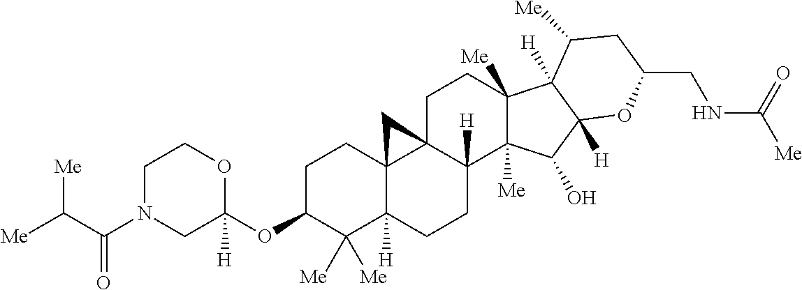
C1C(OC2([H])OCCN(C(C([Me])[Me])=O)C2)C([Me])([Me])C2([H])C3(C1)C1(C([H])(CC2)C2([Me])C([Me])(CC1)C1([H])C([Me])CC(CNC([Me])=O)OC1([H])C2O)C3
